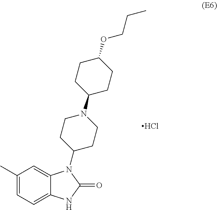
C1(C)=CC=C2C(=C1)N(C1CCN(C3CCC(OCCC)CC3)CC1)C(=O)N2.Cl
